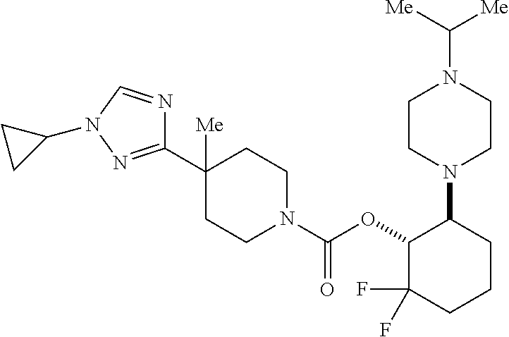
C1(C2([Me])CCN(C(OC3C(F)(F)CCCC3N3CCN(C([Me])[Me])CC3)=O)CC2)=NN(C2CC2)C=N1
